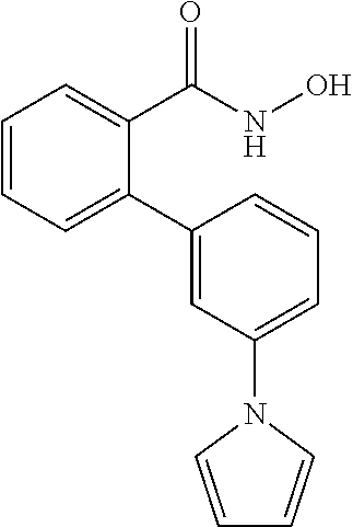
C1=CC=C(C2=CC(N3C=CC=C3)=CC=C2)C(C(NO)=O)=C1
